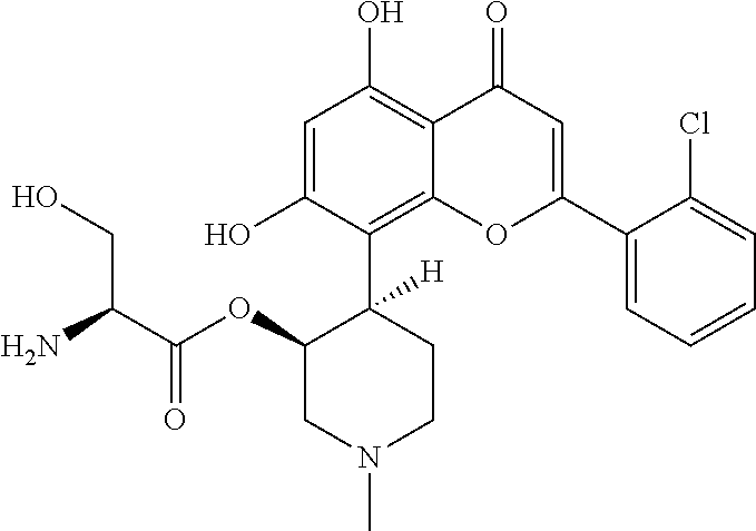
C1=C(O)C(C2([H])C(OC(C(N)CO)=O)CN(C)CC2)=C2C(=C1O)C(=O)C=C(C1=CC=CC=C1Cl)O2
